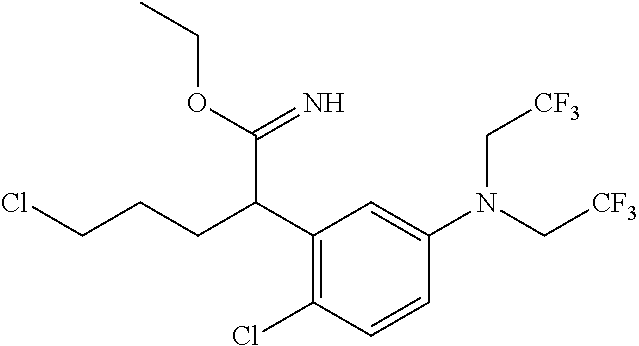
C1(C(CCCCl)C(=N)OCC)=C(Cl)C=CC(N(C[CF3])C[CF3])=C1
